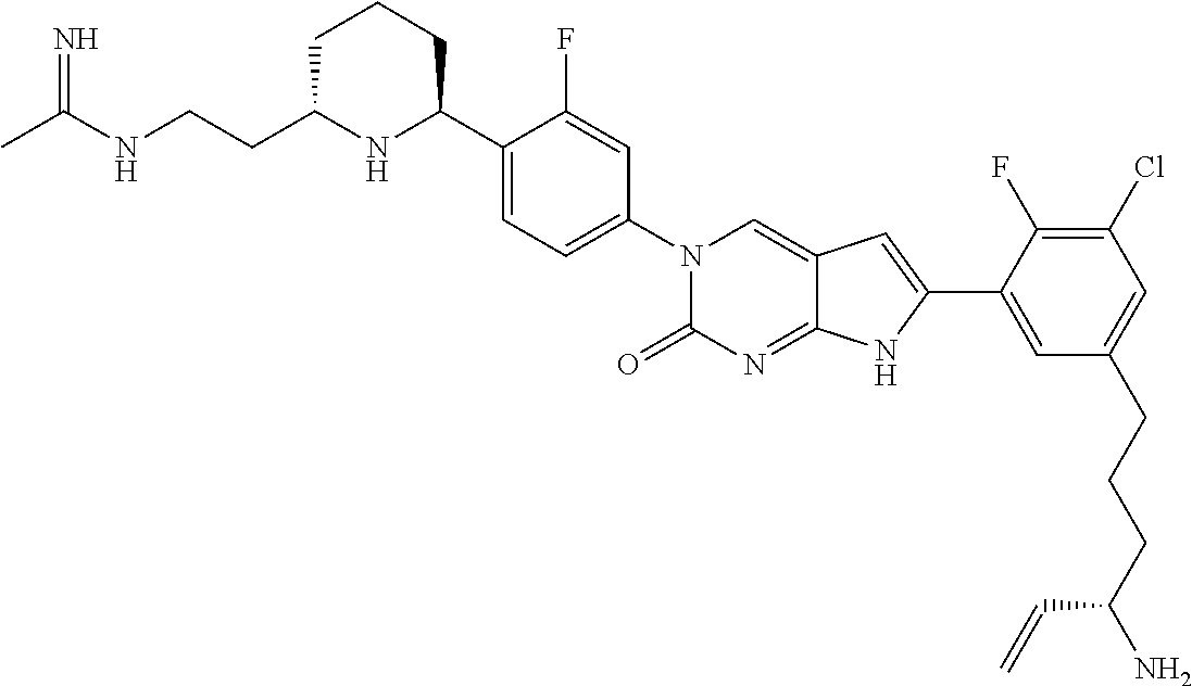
CC(NCCC1NC(C2=CC=C(N3C(=O)N=C4C(=C3)C=C(C3=CC(CCCC(N)C=C)=CC(Cl)=C3F)N4)C=C2F)CCC1)=N
